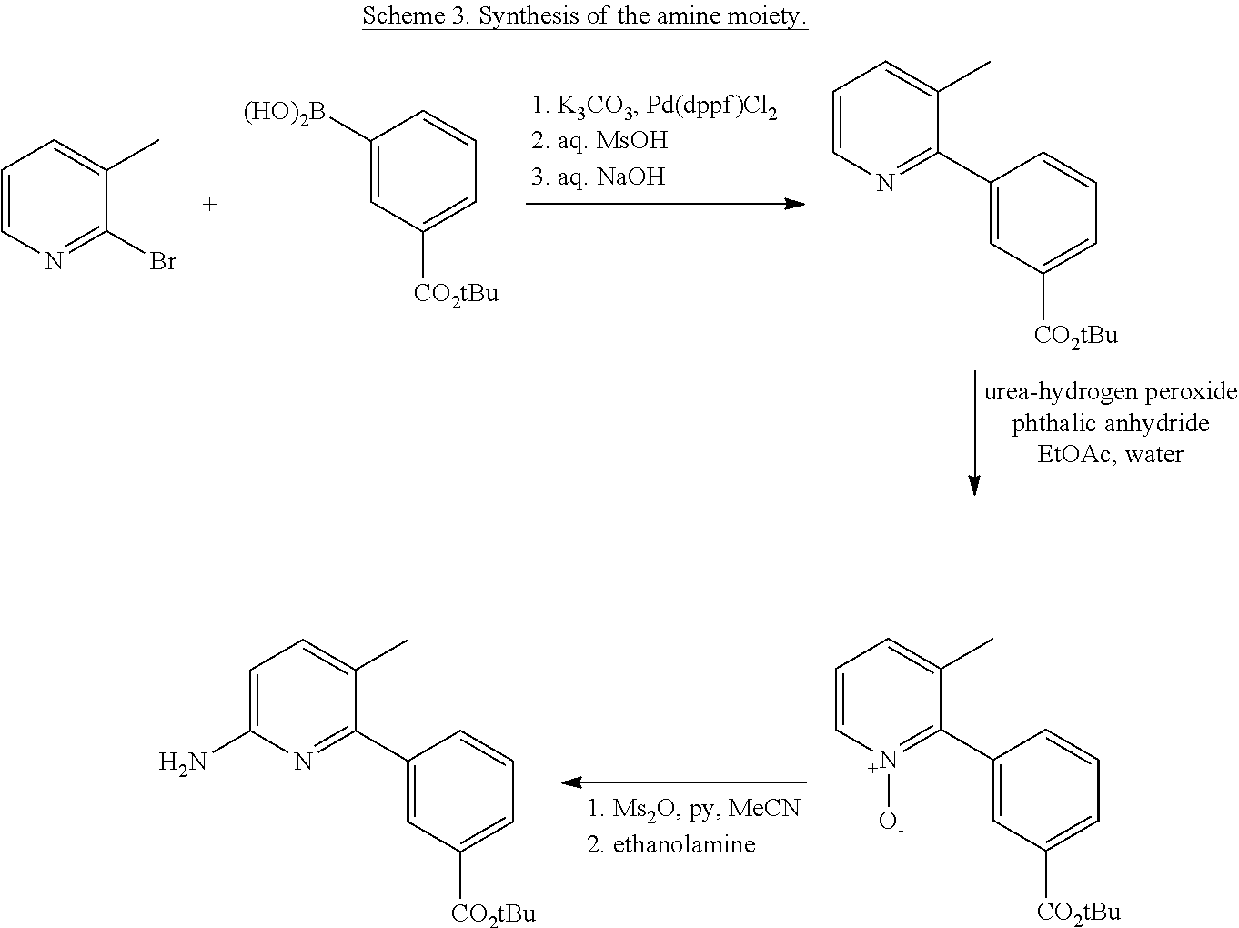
C1=C(C)C(Br)=NC=C1.C1=CC=C([CO2tBu])C=C1[(HO)2B].C1(C)=CC=CN=C1C1=CC([CO2tBu])=CC=C1.C1(C)=CC=C(N)N=C1C1=CC([CO2tBu])=CC=C1.C1(C)=CC=C[N+]([O-])=C1C1=CC([CO2tBu])=CC=C1
